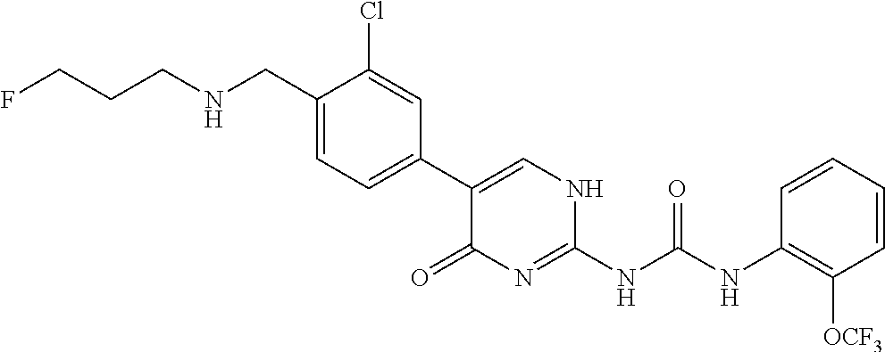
FCCCNCC1=CC=C(C2=CNC(NC(NC3=C([OCF3])C=CC=C3)=O)=NC2=O)C=C1Cl
